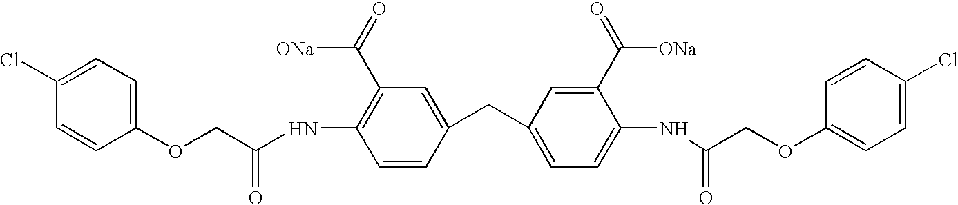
C(C(NC1=C(C(=O)[ONa])C=C(CC2=CC=C(NC(COC3=CC=C(Cl)C=C3)=O)C(C(=O)[ONa])=C2)C=C1)=O)OC1=CC=C(Cl)C=C1
